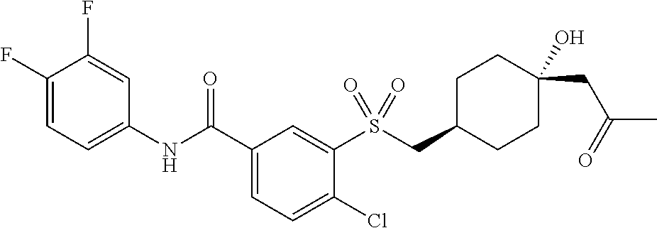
C1(F)=CC=C(NC(C2=CC=C(Cl)C(S(CC3CCC(O)(CC(C)=O)CC3)(=O)=O)=C2)=O)C=C1F
